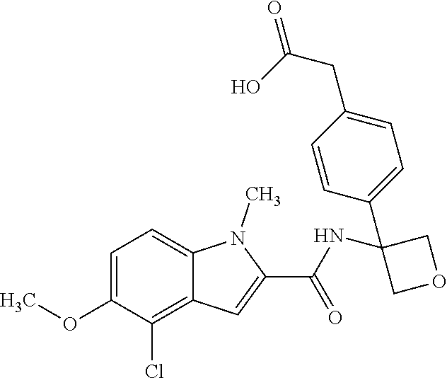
C1=C(OC)C(Cl)=C2C(=C1)N(C)C(C(NC1(C3=CC=C(CC(=O)O)C=C3)COC1)=O)=C2
